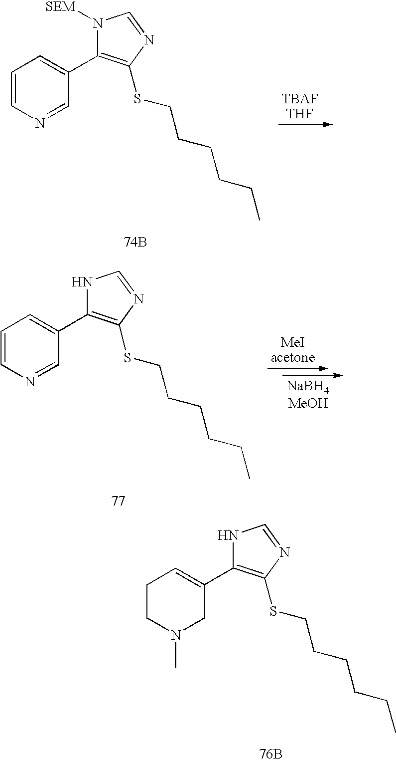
N1([SEM])C(C2=CC=CN=C2)=C(SCCCCCC)N=C1.[74B].N1C(C2=CC=CN=C2)=C(SCCCCCC)N=C1.N1C(C2=CCCN(C)C2)=C(SCCCCCC)N=C1.[76B]
